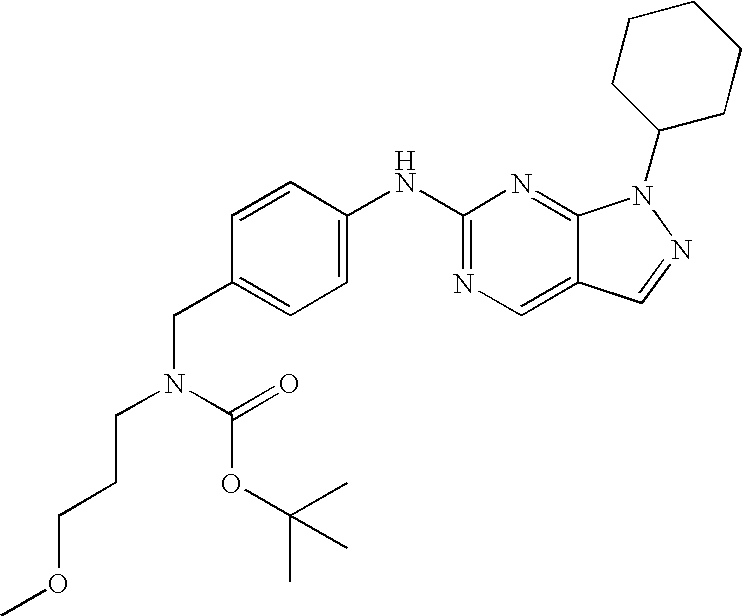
C1=CC(NC2=NC=C3C(=N2)N(C2CCCCC2)N=C3)=CC=C1CN(CCCOC)C(=O)OC(C)(C)C
